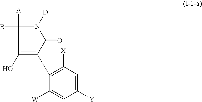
C1(O)=C(C2=C([X])C=C([Y])C=C2[W])C(=O)N([D])C1(B)[A]
